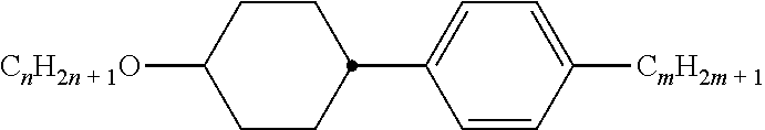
C1CC(C2=CC=C([CmH2m + 1])C=C2)CCC1[CnH2n + 1O]
